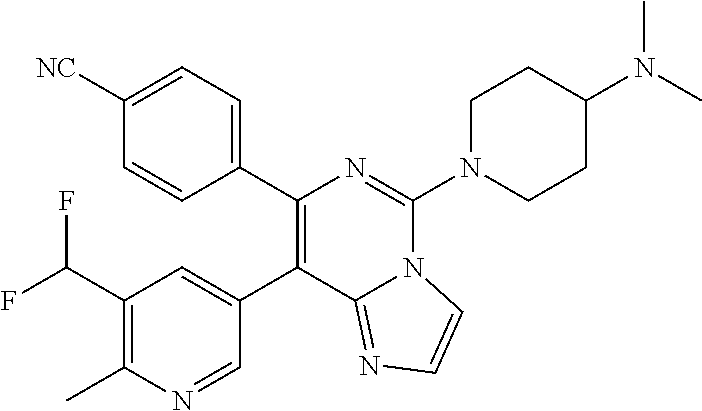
C1(C2=CC(C(F)F)=C(C)N=C2)=C(C2=CC=C([NC])C=C2)N=C(N2CCC(N(C)C)CC2)N2C1=NC=C2
